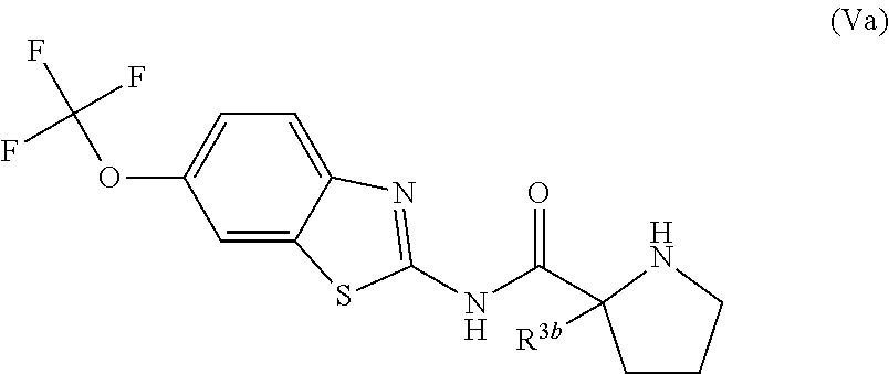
C1=C2C(=CC=C1OC(F)(F)F)N=C(NC(=O)C1([R3b])CCCN1)S2
